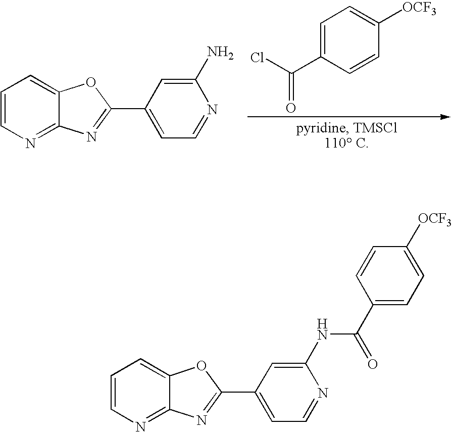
C1=CN=C2C(=C1)OC(C1=CC=NC(NC(C3=CC=C([OCF3])C=C3)=O)=C1)=N2.C1=CN=C2C(=C1)OC(C1=CC=NC(N)=C1)=N2.C1=CC(C(Cl)=O)=CC=C1[OCF3]
